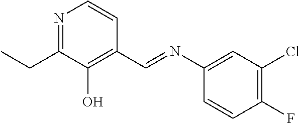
C1(F)=C(Cl)C=C(N=CC2=C(O)C(CC)=NC=C2)C=C1
